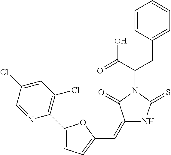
C1=CC(CC(C(=O)O)N2C(=O)C(=CC3=CC=C(C4=C(Cl)C=C(Cl)C=N4)O3)NC2=S)=CC=C1
